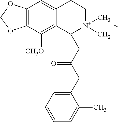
[I-].C12=C(C([CH3O])=C3C(=C1)CC[N+](C)(C)C3CC(CC1=CC=CC=C1C)=O)OCO2
